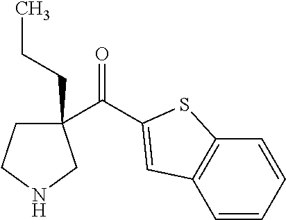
C1(C(=O)C2=CC3=C(C=CC=C3)S2)(CCC)CCNC1
